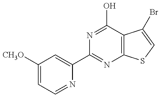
N1=C(O)C2=C(N=C1C1=CC([CH3O])=CC=N1)SC=C2Br
